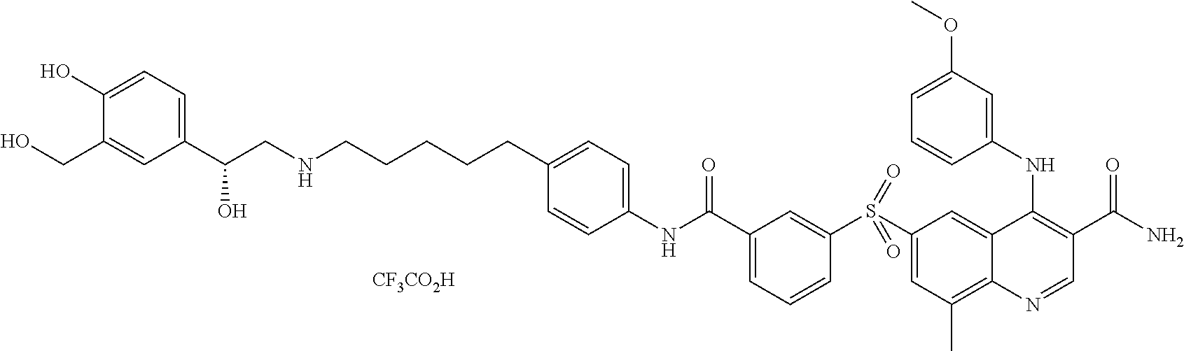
S(C1=CC(C)=C2C(=C1)C(NC1=CC(OC)=CC=C1)=C(C(N)=O)C=N2)(C1=CC(C(NC2=CC=C(CCCCCNCC(O)C3=CC=C(O)C(CO)=C3)C=C2)=O)=CC=C1)(=O)=O.[CF3CO2H]
